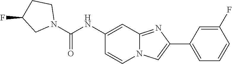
C1(F)=CC(C2=CN3C(=N2)C=C(NC(N2CCC(F)C2)=O)C=C3)=CC=C1
